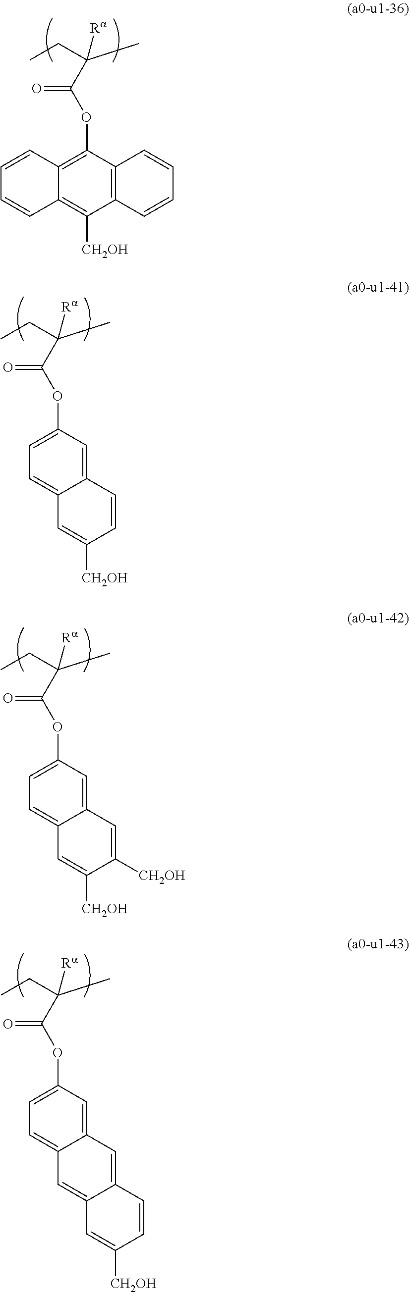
C12=CC(OC(C(C)(CC)[Ra])=O)=CC=C1C=C([CH2OH])C=C2.C12=CC(OC(C(C)(CC)[Ra])=O)=CC=C1C=C([CH2OH])C([CH2OH])=C2.C12=CC(OC(C(C)(CC)[Ra])=O)=CC=C1C=C1C(=C2)C=CC([CH2OH])=C1.C12=C(C(OC(C(C)(CC)[Ra])=O)=C3C(=C1[CH2OH])C=CC=C3)C=CC=C2
